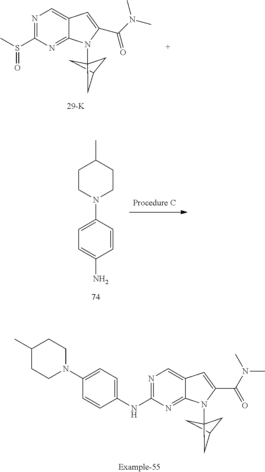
C1C2CC1(N1C3=NC(S(C)=O)=NC=C3C=C1C(N(C)C)=O)C2.C1=C(N)C=CC(N2CCC(C)CC2)=C1.C1=C(NC2=NC=C3C(=N2)N(C24CC(C2)C4)C(C(N(C)C)=O)=C3)C=CC(N2CCC(C)CC2)=C1
